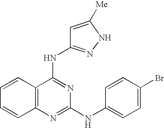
C1=CC2=C(C=C1)N=C(NC1=CC=C(Br)C=C1)N=C2NC1=NNC([Me])=C1
